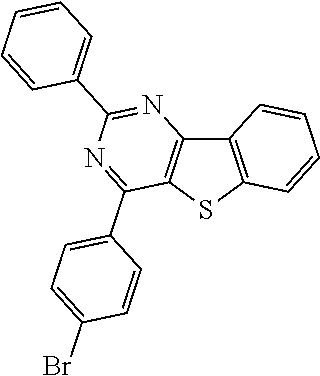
C12=C(SC3=C1N=C(C1=CC=CC=C1)N=C3C1=CC=C(Br)C=C1)C=CC=C2
